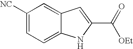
C1([NC])=CC=C2C(=C1)C=C(C(=O)[OEt])N2
